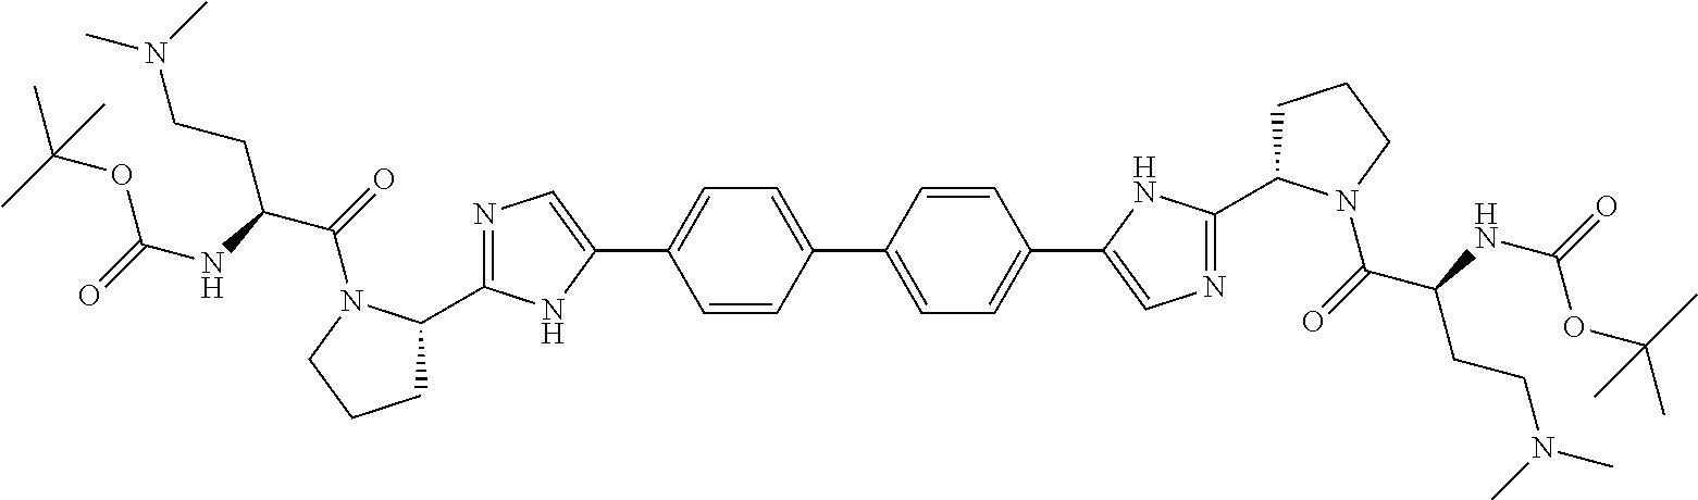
C1=CC(C2=CC=C(C3=CN=C(C4CCCN4C(C(NC(=O)OC(C)(C)C)CCN(C)C)=O)N3)C=C2)=CC=C1C1=CN=C(C2CCCN2C(C(NC(=O)OC(C)(C)C)CCN(C)C)=O)N1
